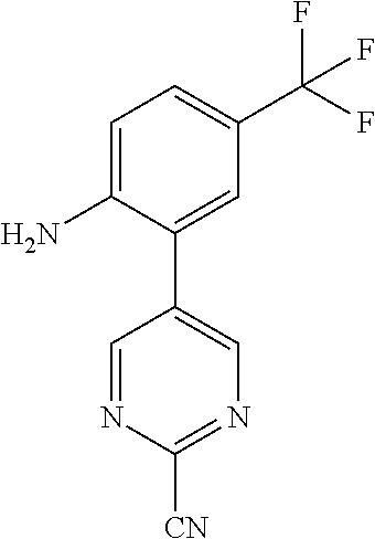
C1=C(N)C(C2=CN=C([CN])N=C2)=CC(C(F)(F)F)=C1
